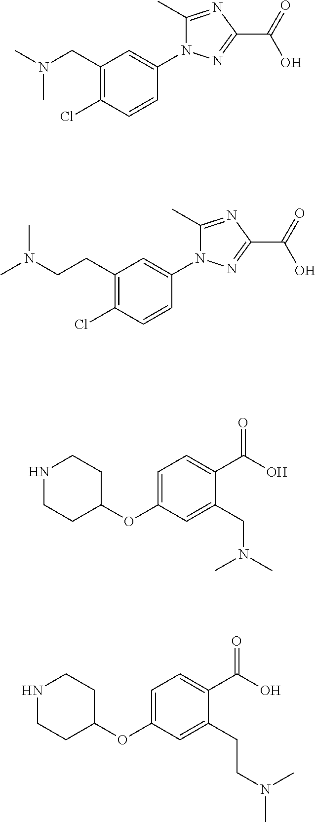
C1(CN(C)C)=C(Cl)C=CC(N2C(C)=NC(C(O)=O)=N2)=C1.C1(CCN(C)C)=C(Cl)C=CC(N2C(C)=NC(C(O)=O)=N2)=C1.N1CCC(OC2=CC=C(C(O)=O)C(CN(C)C)=C2)CC1.N1CCC(OC2=CC=C(C(O)=O)C(CCN(C)C)=C2)CC1
